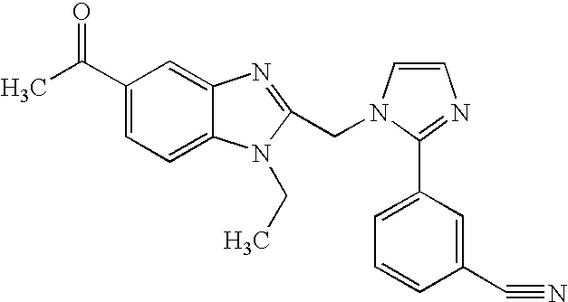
C1(C(C)=O)=CC=C2C(=C1)N=C(CN1C=CN=C1C1=CC=CC(C#N)=C1)N2CC
